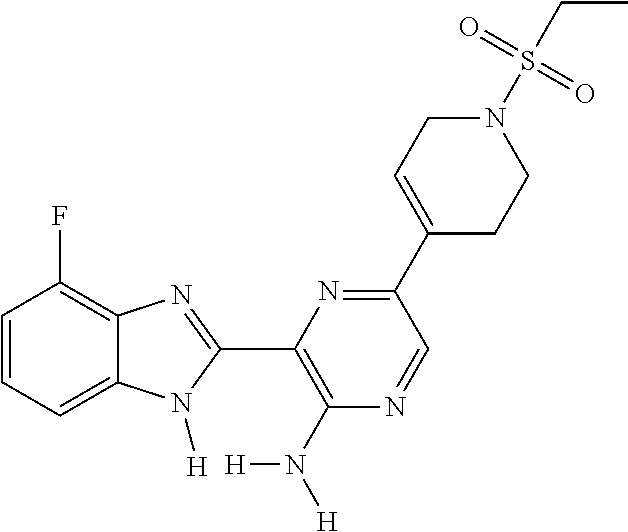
C1=CC=C2C(=C1F)N=C(C1=C(N([H])[H])N=CC(C3=CCN(S(=O)(=O)CC)CC3)=N1)N2[H]
